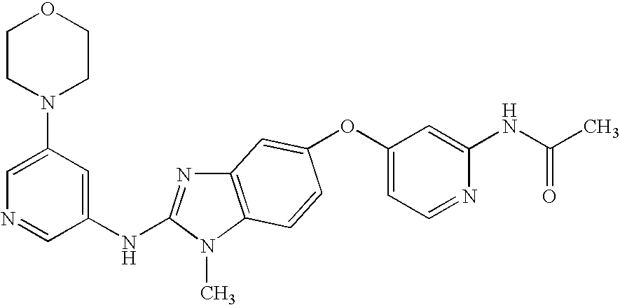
O(C1=CC=NC(NC(C)=O)=C1)C1=CC2=C(N(C)C(NC3=CC(N4CCOCC4)=CN=C3)=N2)C=C1
